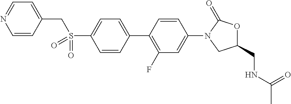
S(C1=CC=C(C2=C(F)C=C(N3CC(CNC(C)=O)OC3=O)C=C2)C=C1)(CC1=CC=NC=C1)(=O)=O
